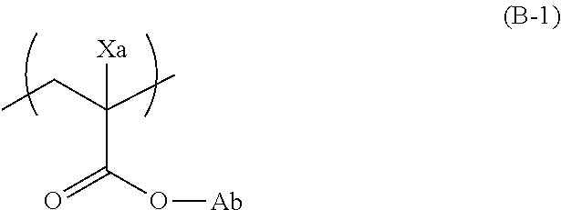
CCC(C)([Xa])C(O[Ab])=O
